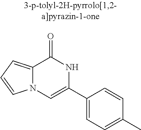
C12=CC=CN1C=C(C1=CC=C(C)C=C1)NC2=O
